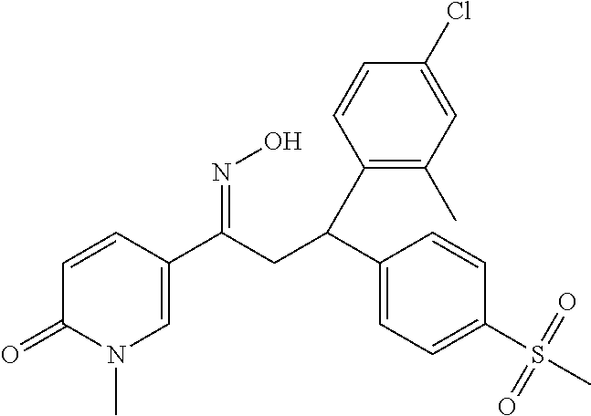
C1=CC(C(CC(C2=CC=C(S(=O)(=O)C)C=C2)C2=C(C)C=C(Cl)C=C2)=NO)=CN(C)C1=O
